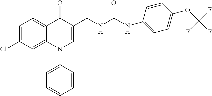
C1=C(Cl)C=C2C(=C1)C(=O)C(CNC(NC1=CC=C(OC(F)(F)F)C=C1)=O)=CN2C1=CC=CC=C1
